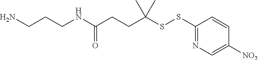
C1(SSC(CCC(NCCCN)=O)(C)C)=NC=C([NO2])C=C1
